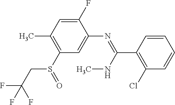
S(C1=C(C)C=C(F)C(N=C(C2=C(Cl)C=CC=C2)NC)=C1)(=O)CC(F)(F)F
